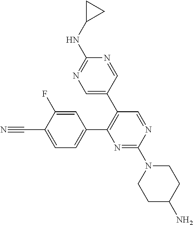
C1=C(C#N)C(F)=CC(C2=C(C3=CN=C(NC4CC4)N=C3)C=NC(N3CCC(N)CC3)=N2)=C1
